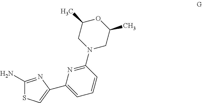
C1(N)=NC(C2=CC=CC(N3CC(C)OC(C)C3)=N2)=CS1
